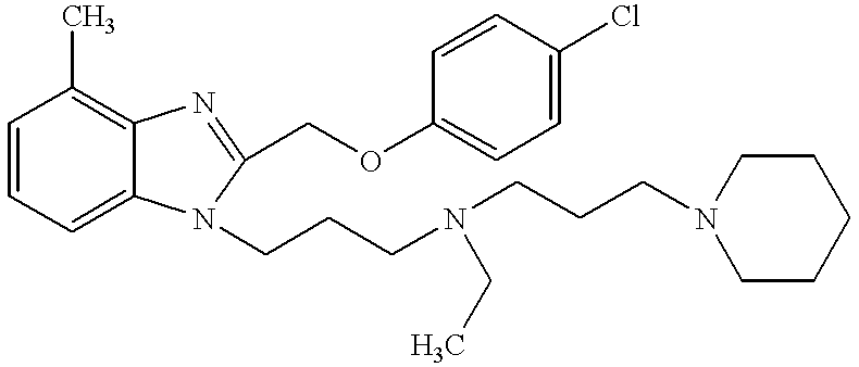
C1=CC=C2C(=C1C)N=C(COC1=CC=C(Cl)C=C1)N2CCCN(CCCN1CCCCC1)CC
